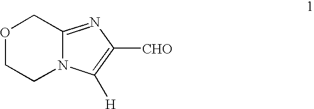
O1CCN2C(=NC([CHO])=C2[H])C1
